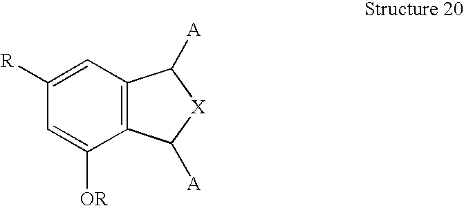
C1=C([R])C=C([OR])C2=C1C([A])[X]C2[A]
